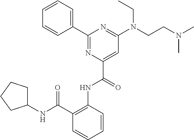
C1=CC=CC(C2=NC(C(=O)NC3=C(C(NC4CCCC4)=O)C=CC=C3)=CC(N(CCN(C)C)CC)=N2)=C1
